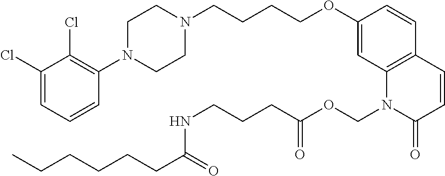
C1(Cl)=CC=CC(N2CCN(CCCCOC3=CC4=C(C=C3)C=CC(=O)N4COC(CCCNC(CCCCCC)=O)=O)CC2)=C1Cl
